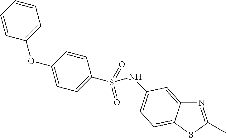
N1=C(C)SC2=CC=C(NS(C3=CC=C(OC4=CC=CC=C4)C=C3)(=O)=O)C=C12
